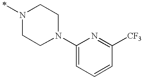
N1(C)CCN(C2=CC=CC([CF3])=N2)CC1
